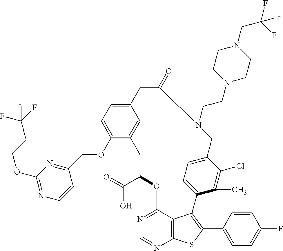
C1(C(=O)O)OC2=NC=NC3=C2C(=C(C2=CC=C(F)C=C2)S3)C2=CC=C(C(Cl)=C2C)CN(CCN2CCN(CC(F)(F)F)CC2)C(=O)CC2=CC=C(OCC3=NC(OCCC(F)(F)F)=NC=C3)C(=C2)C1
